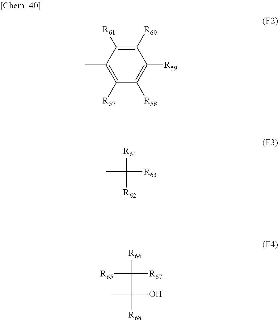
C1([R60])=C([R61])C(C)=C([R57])C([R58])=C1[R59].CC([R63])([R64])[R62].[R65]C([R67])([R66])C(C)(O)[R68]
